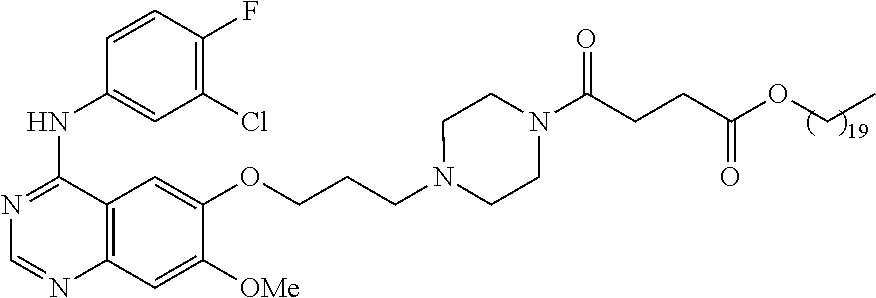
C12=C(C=C([OMe])C(OCCCN3CCN(C(CCC(OCC)=O)=O)CC3)=C1)N=CN=C2NC1=CC(Cl)=C(F)C=C1
